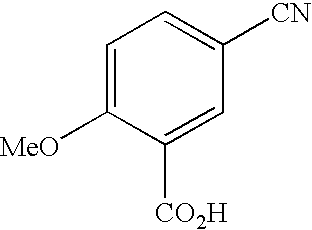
C1=C([MeO])C([CO2H])=CC([CN])=C1
